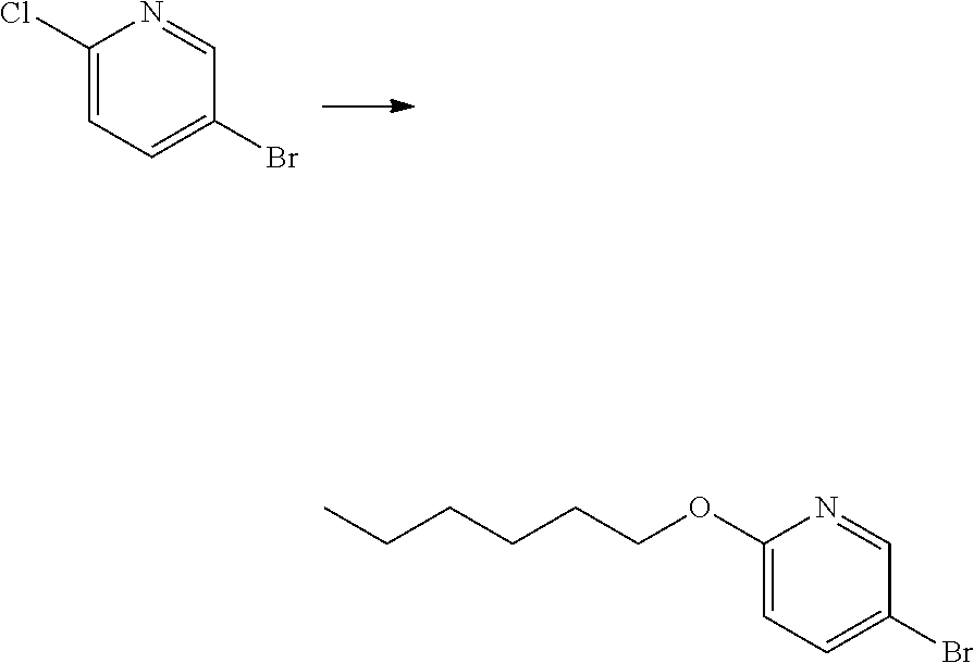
C1(Cl)=CC=C(Br)C=N1.CCCCCCOC1=CC=C(Br)C=N1
